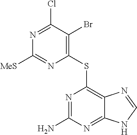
C1(SC2=C3C(=NC(N)=N2)NC=N3)=C(Br)C(Cl)=NC([MeS])=N1
